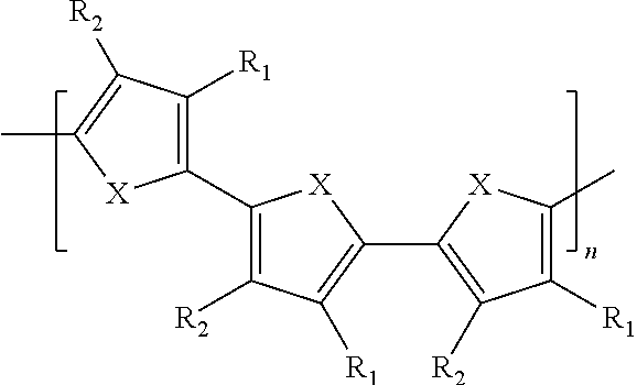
C1(C2=C([R2])C([R1])=C(C3=C([R2])C([R1])=C(C)[X]3)[X]2)=C([R1])C([R2])=C(C)[X]1
